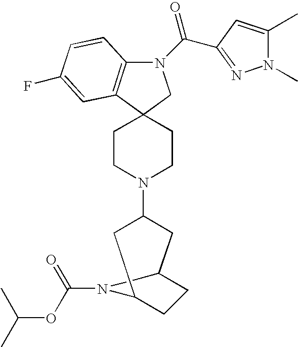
N1(C(C2=NN(C)C(C)=C2)=O)C2=C(C3(C1)CCN(C1CC4CCC(C1)N4C(=O)OC(C)C)CC3)C=C(F)C=C2
